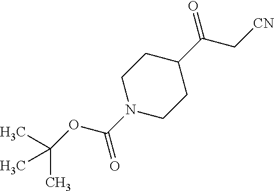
CC(C)(C)OC(N1CCC(C(=O)C[CN])CC1)=O
